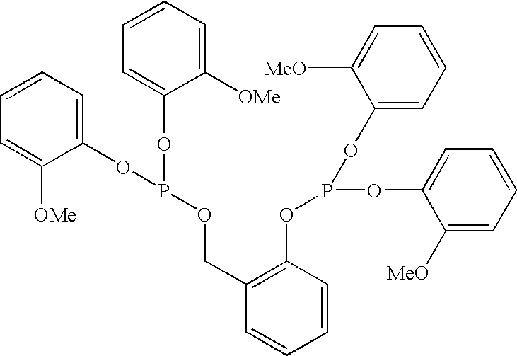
C1=CC=C(OP(OC2=CC=CC=C2[OMe])OCC2=C(OP(OC3=CC=CC=C3[MeO])OC3=CC=CC=C3[MeO])C=CC=C2)C([OMe])=C1
